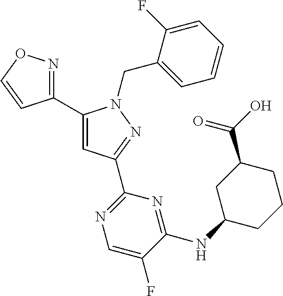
C1(C2=NOC=C2)=CC(C2=NC=C(F)C(NC3CCCC(C(O)=O)C3)=N2)=NN1CC1=CC=CC=C1F
